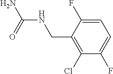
C1=C(F)C(CNC(N)=O)=C(Cl)C(F)=C1
